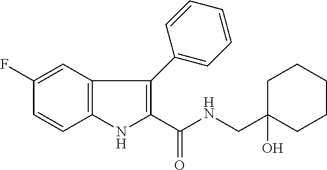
C1(F)=CC2=C(C=C1)NC(C(NCC1(O)CCCCC1)=O)=C2C1=CC=CC=C1
